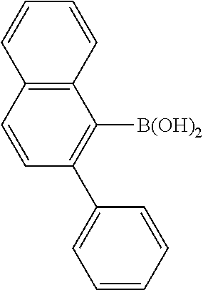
C12=C(C=CC(C3=CC=CC=C3)=C1[B(OH)2])C=CC=C2
